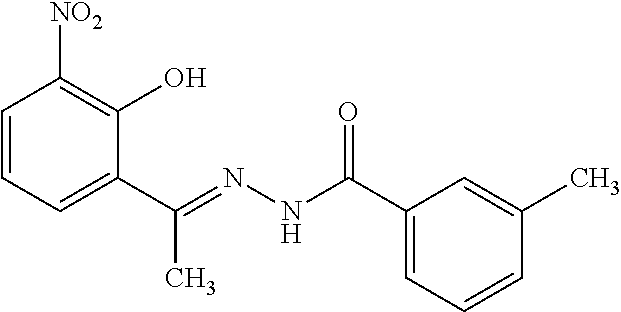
C1=CC=C(C(C)=NNC(=O)C2=CC=CC(C)=C2)C(O)=C1[NO2]
